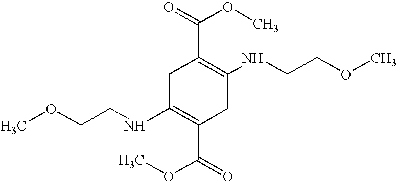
C1(NCCOC)=C(C(OC)=O)CC(NCCOC)=C(C(=O)OC)C1
